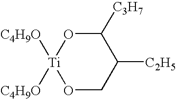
C1([C3H7])O[Ti]([C4H9O])([C4H9O])OCC1[C2H5]
